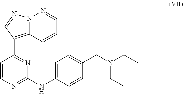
N12C(=C(C3=NC(NC4=CC=C(CN(CC)CC)C=C4)=NC=C3)C=N1)C=CC=N2
